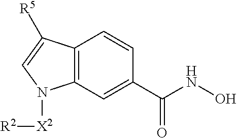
C12=C(C=C(C(NO)=O)C=C1)N([X2][R2])C=C2[R5]
